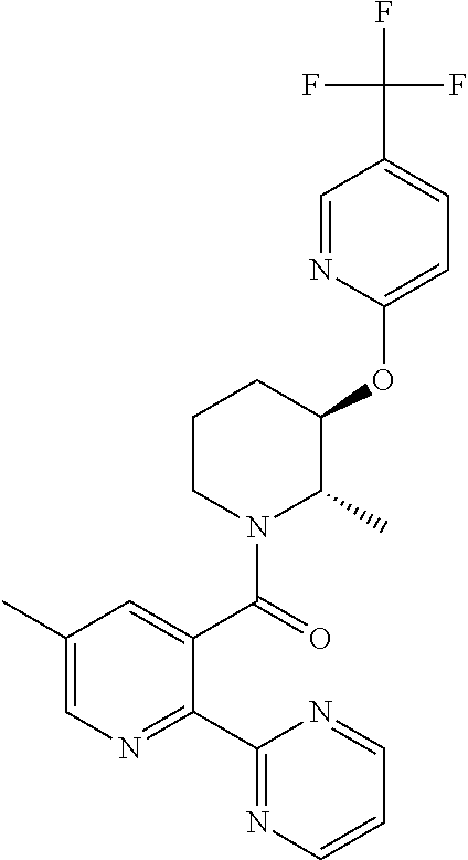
C1CN(C(=O)C2=CC(C)=CN=C2C2=NC=CC=N2)C(C)C(OC2=CC=C(C(F)(F)F)C=N2)C1
